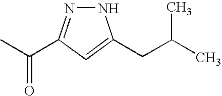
CC(=O)C1=NNC(CC(C)C)=C1
